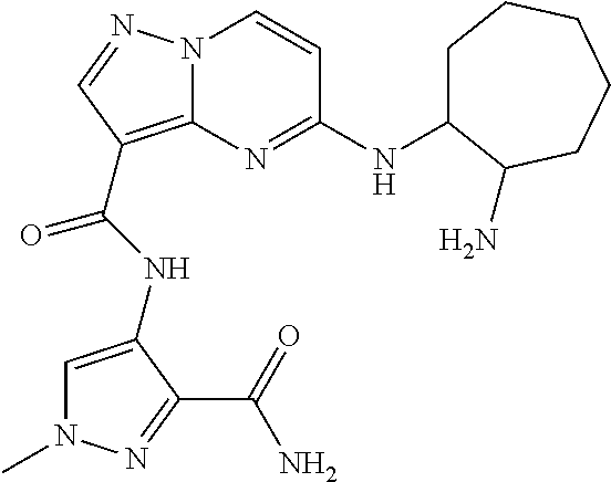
N1(C)C=C(NC(=O)C2=C3N(C=CC(NC4CCCCCC4N)=N3)N=C2)C(C(=O)N)=N1
